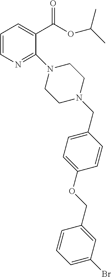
C1=CN=C(N2CCN(CC3=CC=C(OCC4=CC(Br)=CC=C4)C=C3)CC2)C(C(=O)OC(C)C)=C1
